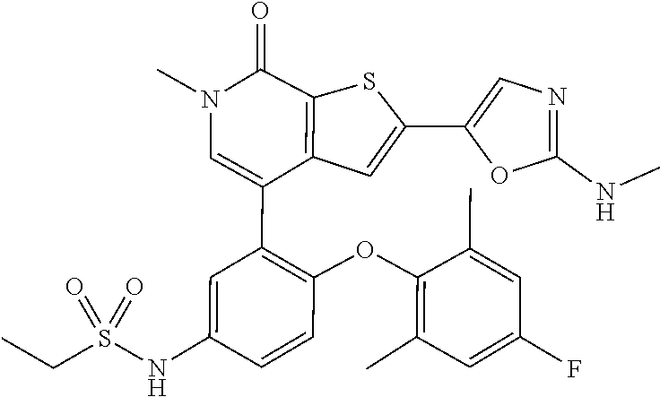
C1(C)=C(OC2=C(C3=CN(C)C(=O)C4=C3C=C(C3=CN=C(NC)O3)S4)C=C(NS(CC)(=O)=O)C=C2)C(C)=CC(F)=C1
